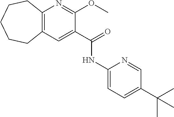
C12=C(C=C(C(NC3=CC=C(C(C)(C)C)C=N3)=O)C(OC)=N1)CCCCC2
